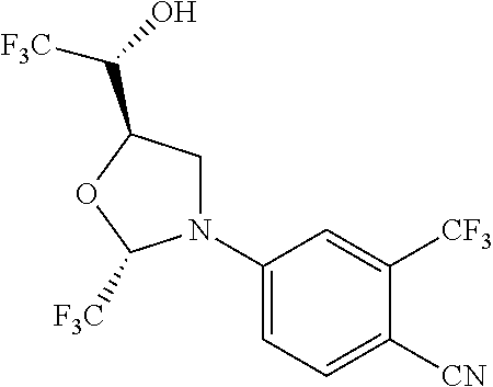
C1N(C2=CC=C([CN])C([CF3])=C2)C([F3C])OC1C(O)[F3C]
